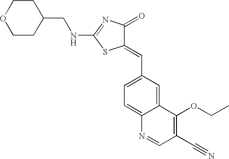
O1CCC(CNC2=NC(=O)C(=CC3=CC=C4C(=C3)C(OCC)=C(C#N)C=N4)S2)CC1
